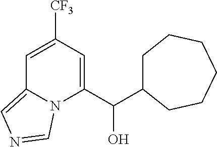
C1=C([CF3])C=C(C(O)C2CCCCCC2)N2C1=CN=C2
